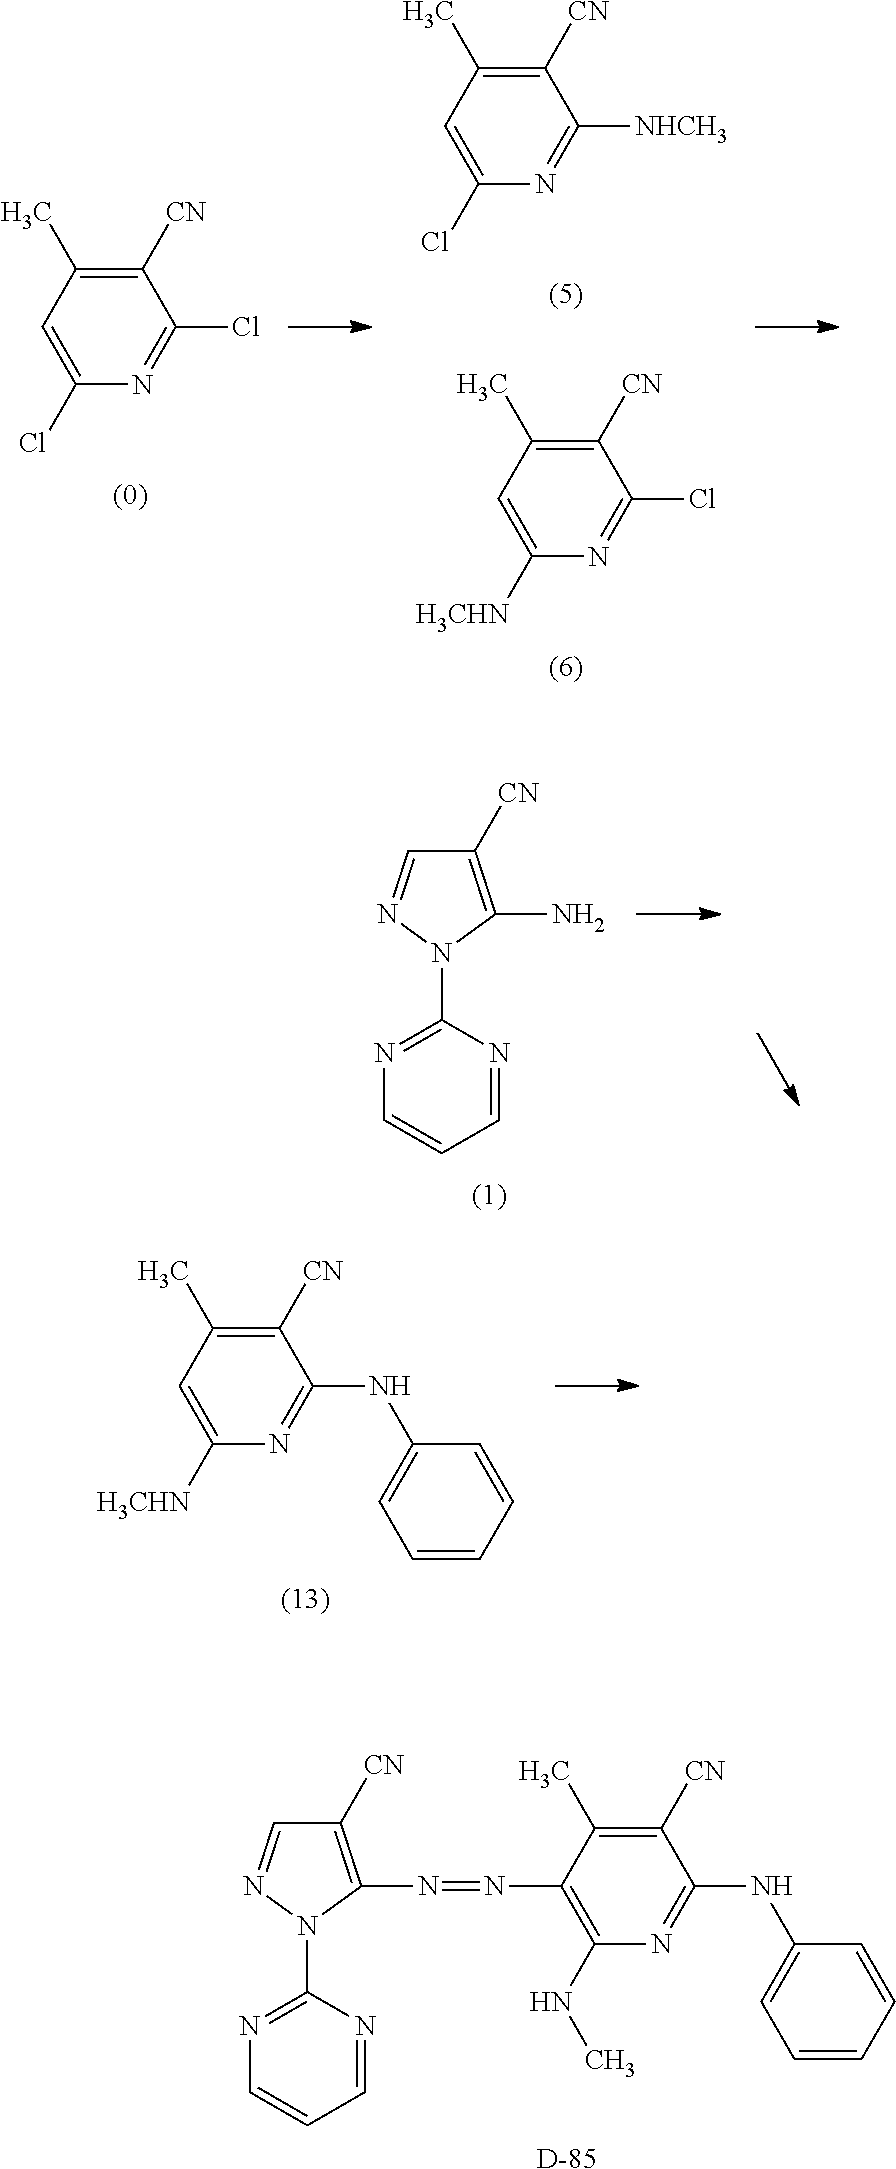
C1([CN])=C(C)C=C(Cl)N=C1Cl.C1([CN])=C(C)C=C(Cl)N=C1[NHCH3].C1([CN])=C(C)C=C([H3CHN])N=C1Cl.C1([CN])=C(N)N(C2=NC=CC=N2)N=C1.C1([CN])=C(C)C=C([H3CHN])N=C1NC1=CC=CC=C1.C1([CN])=C(N=NC2=C(NC)N=C(NC3=CC=CC=C3)C([CN])=C2C)N(C2=NC=CC=N2)N=C1.[D]
